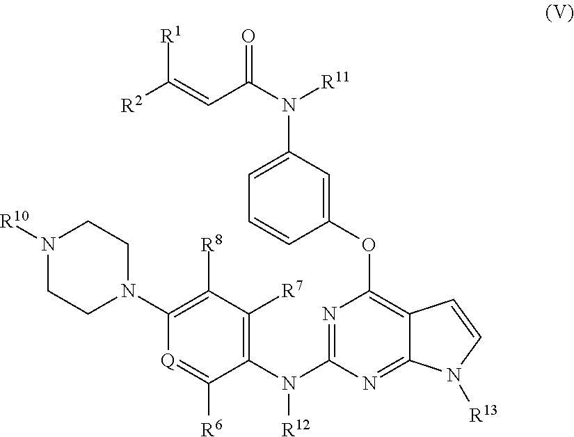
C1=C(N(C(C=C([R2])[R1])=O)[R11])C=C(OC2=C3C(=NC(N(C4=C([R7])C([R8])=C(N5CCN([R10])CC5)[Q]=C4[R6])[R12])=N2)N([R13])C=C3)C=C1
